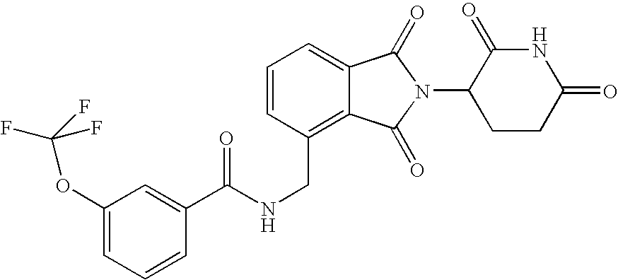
C(C1=C2C(=CC=C1)C(=O)N(C1CCC(=O)NC1=O)C2=O)NC(C1=CC(OC(F)(F)F)=CC=C1)=O
